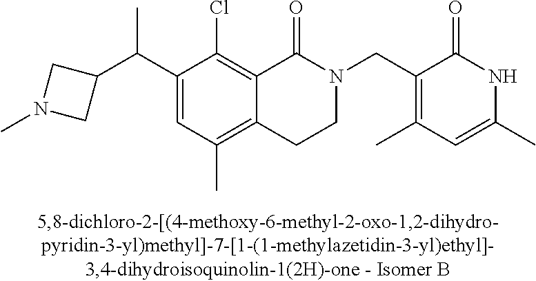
C1(C(C2CN(C)C2)C)=CC(C)=C2C(=C1Cl)C(=O)N(CC1=C(C)C=C(C)NC1=O)CC2
